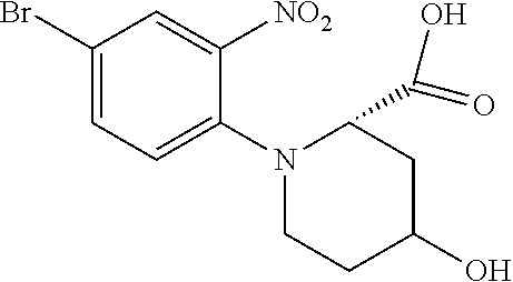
C1(Br)=CC=C(N2CCC(O)CC2C(O)=O)C([NO2])=C1
